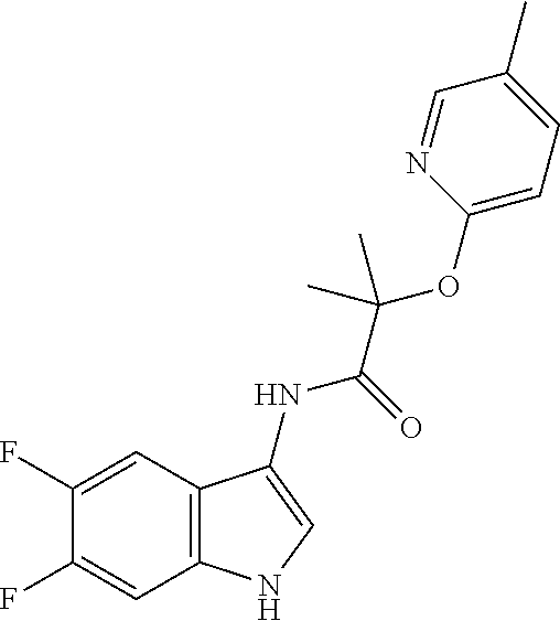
C1(F)=CC2=C(C=C1F)NC=C2NC(C(OC1=CC=C(C)C=N1)(C)C)=O
